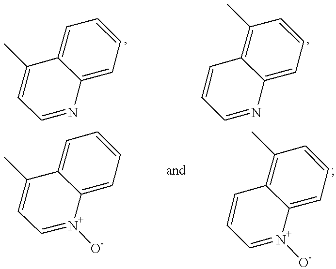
C1=NC2=CC=CC=C2C(C)=C1.C1=NC2=CC=CC(C)=C2C=C1.C1=[N+]([O-])C2=CC=CC=C2C(C)=C1.C1=[N+]([O-])C2=CC=CC(C)=C2C=C1
